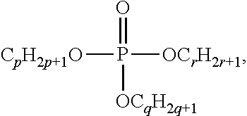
[CpH2p+1O]P(=O)([OCqH2q+1])[OCrH2r+1]
